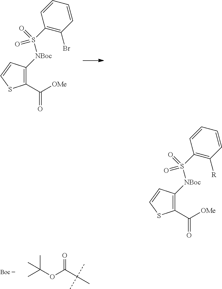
CC(OC(C(C)(C)C)=O)(C)C.C1(C([OMe])=O)=C([NBoc]S(C2=C(Br)C=CC=C2)(=O)=O)C=CS1.C1(C([OMe])=O)=C([NBoc]S(C2=C([R])C=CC=C2)(=O)=O)C=CS1
